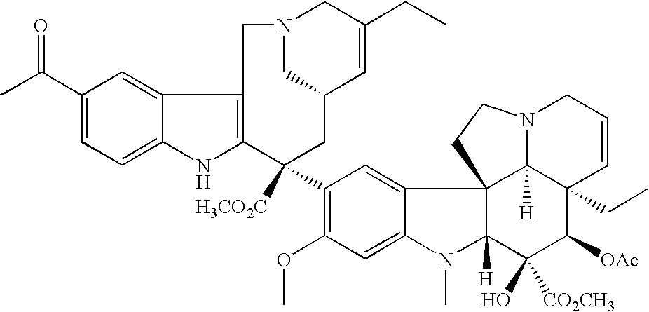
C1(C(C)=O)=CC=C2C(=C1)C1=C(N2)C([H3CO2C])(C2=C(OC)C=C3C(=C2)C24C([H])(N3C)C(O)([CO2CH3])C([OAc])C3(CC)C2([H])N(CC=C3)CC4)CC2C=C(CC)CN(C2)C1
